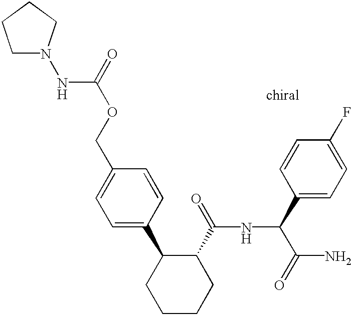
C1=C(C2CCCCC2C(=O)NC(C(N)=O)C2=CC=C(F)C=C2)C=CC(COC(=O)NN2CCCC2)=C1
